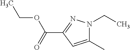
C1(C)=CC(C(=O)OCC)=NN1CC
